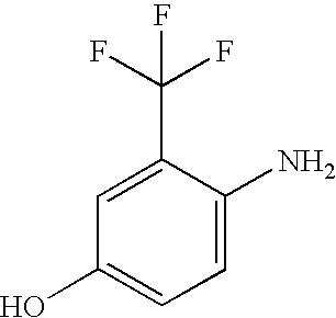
OC1=CC=C(N)C(C(F)(F)F)=C1
